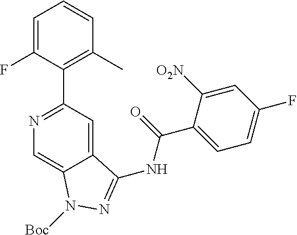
N1=C(C2=C(C)C=CC=C2F)C=C2C(=C1)N([Boc])N=C2NC(C1=CC=C(F)C=C1[O2N])=O
